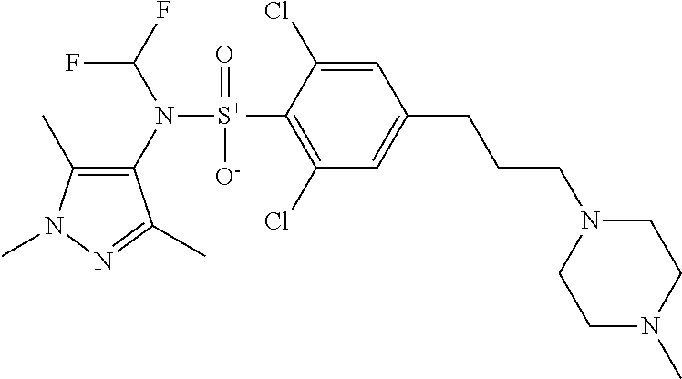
C1(C)=C(N([S+](C2=C(Cl)C=C(CCCN3CCN(C)CC3)C=C2Cl)(=O)[O-])C(F)F)C(C)=NN1C
